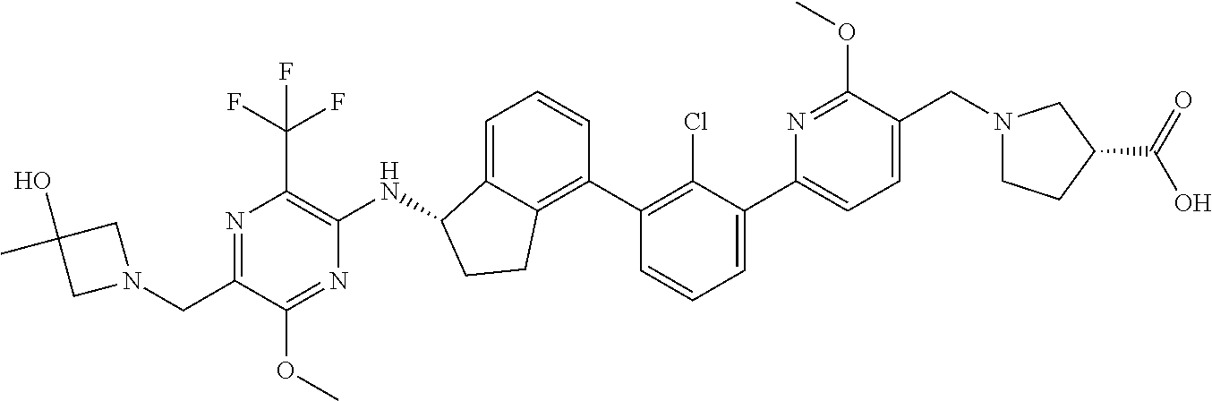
N1=C(CN2CC(O)(C)C2)C(OC)=NC(NC2C3=CC=CC(C4=C(Cl)C(C5=CC=C(CN6CCC(C(O)=O)C6)C(OC)=N5)=CC=C4)=C3CC2)=C1C(F)(F)F
